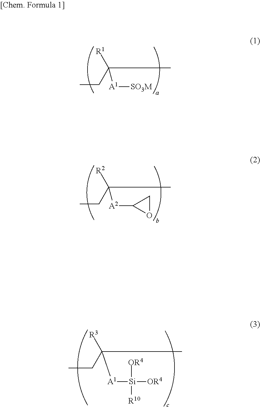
CCC(C)([R1])[A1][SO3M].CCC(C)([R2])[A2]C1OC1.CCC(C)([R3])[A1][Si]([OR4])([OR4])[R10]
